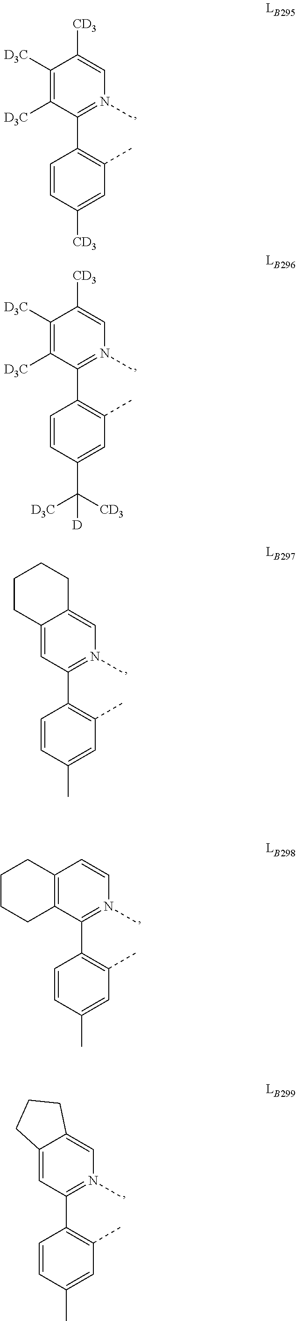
C1(C2=C(C)C=C([CD3])C=C2)=N(C)C=C([CD3])C([D3C])=C1[D3C].C1(C2=C(C)C=C(C([CD3])([D3C])[D])C=C2)=N(C)C=C([CD3])C([D3C])=C1[D3C].C1(C2=C(C)C=C(C)C=C2)=N(C)C=C2C(=C1)CCCC2.C1(C2=C(C)C=C(C)C=C2)=N(C)C=CC2=C1CCCC2.C1(C2=C(C)C=C(C)C=C2)=N(C)C=C2C(=C1)CCC2
